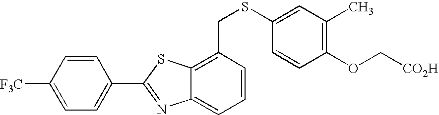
C1=CC([F3C])=CC=C1C1=NC2=CC=CC(CSC3=CC(C)=C(OC[CO2H])C=C3)=C2S1
